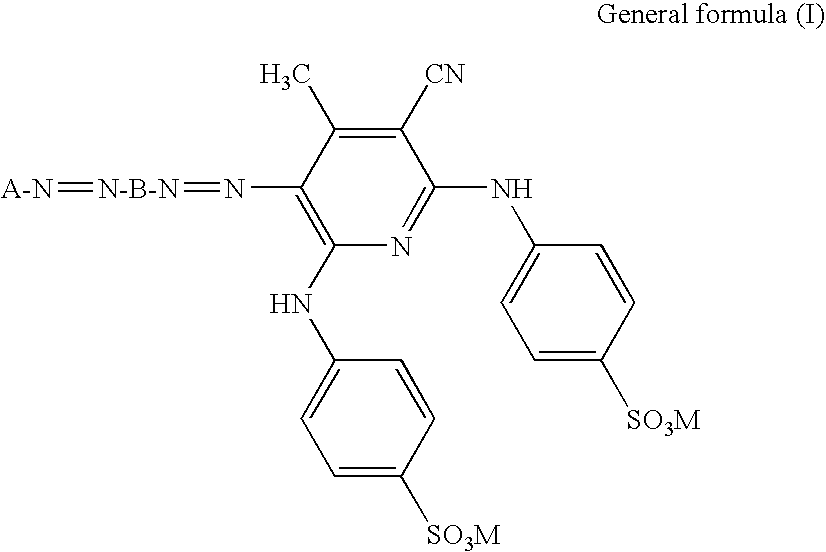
C1(N=[N-B-N]=[A-N])=C(NC2=CC=C([SO3M])C=C2)N=C(NC2=CC=C([SO3M])C=C2)C([CN])=C1C
